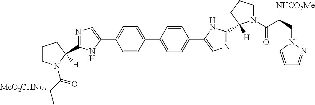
C1=CC(C2=CC=C(C3=CN=C(C4([H])N(C(C(C)[MeO2CHN])=O)CCC4)N3)C=C2)=CC=C1C1=CN=C(C2([H])N(C(C(CN3N=CC=C3)[NHCO2Me])=O)CCC2)N1
